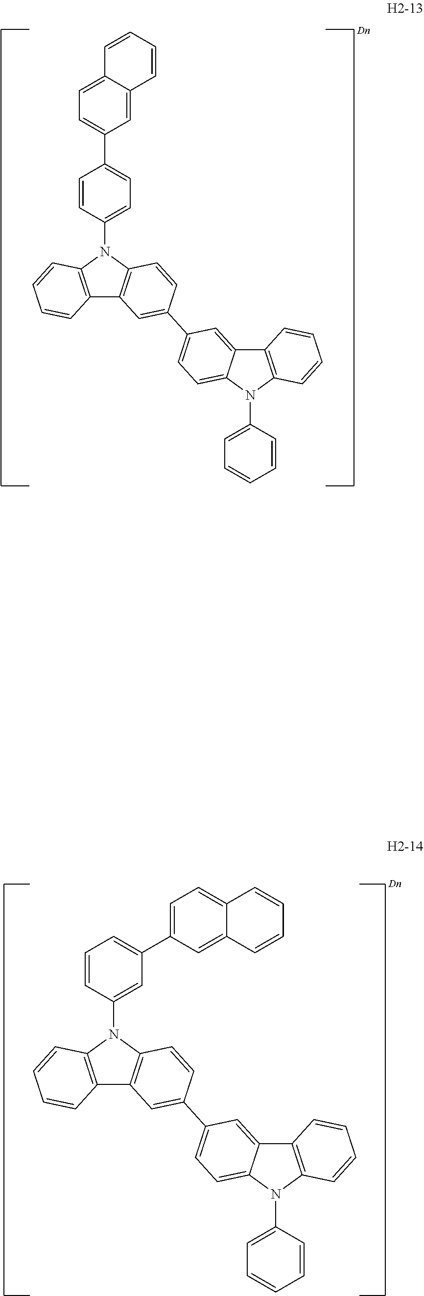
C1=CC(N2C3=C(C4=C2C=CC(C2=CC=C5C(=C2)C2=C(N5C5=CC=CC=C5)C=CC=C2)=C4)C=CC=C3)=CC=C1C1=CC=C2C(=C1)C=CC=C2.C1=CC(N2C3=C(C4=C2C=CC(C2=CC=C5C(=C2)C2=C(N5C5=CC=CC=C5)C=CC=C2)=C4)C=CC=C3)=CC(C2=CC=C3C(=C2)C=CC=C3)=C1
